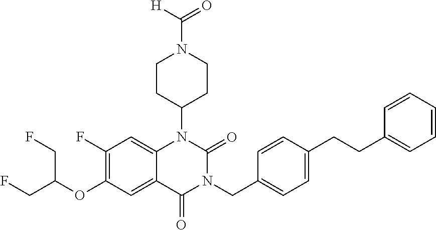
C12=CC(F)=C(OC(CF)CF)C=C1C(=O)N(CC1=CC=C(CCC3=CC=CC=C3)C=C1)C(=O)N2C1CCN(C([H])=O)CC1
